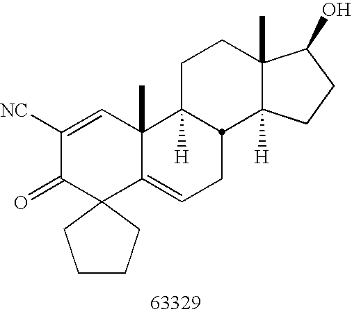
C1([NC])=CC2(C)C(=CCC3C2([H])CCC2(C)C3([H])CCC2O)C2(C1=O)CCCC2
